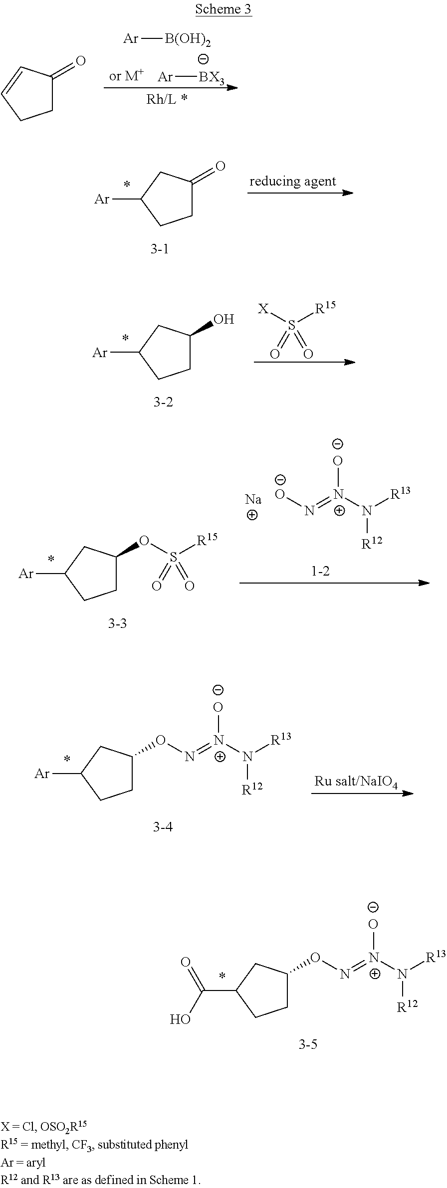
O(N=[N+](N([R13])[R12])[O-])C1CCC(C(=O)O)C1.C1([Ar])CCC(=O)C1.[X]S([R15])(=O)=O.C1([Ar])CCC(O)C1.[O-]N=[N+](N([R13])[R12])[O-].[Na].C1([Ar])CCC(OS([R15])(=O)=O)C1.O(N=[N+](N([R13])[R12])[O-])C1CCC([Ar])C1.C1=CC(=O)CC1.[Ar][BX3].[Ar][B(OH)2]
